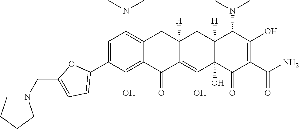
C1=C(C2=CC=C(CN3CCCC3)O2)C(O)=C2C(=C1N(C)C)CC1([H])C(=C(O)C3(O)C([H])(C1)C(N(C)C)C(O)=C(C(N)=O)C3=O)C2=O
